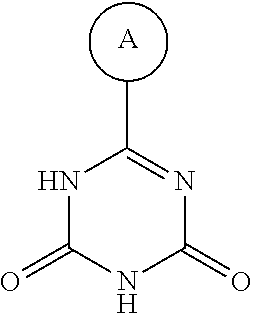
[A].N1C(=O)NC(=O)N=C1C
